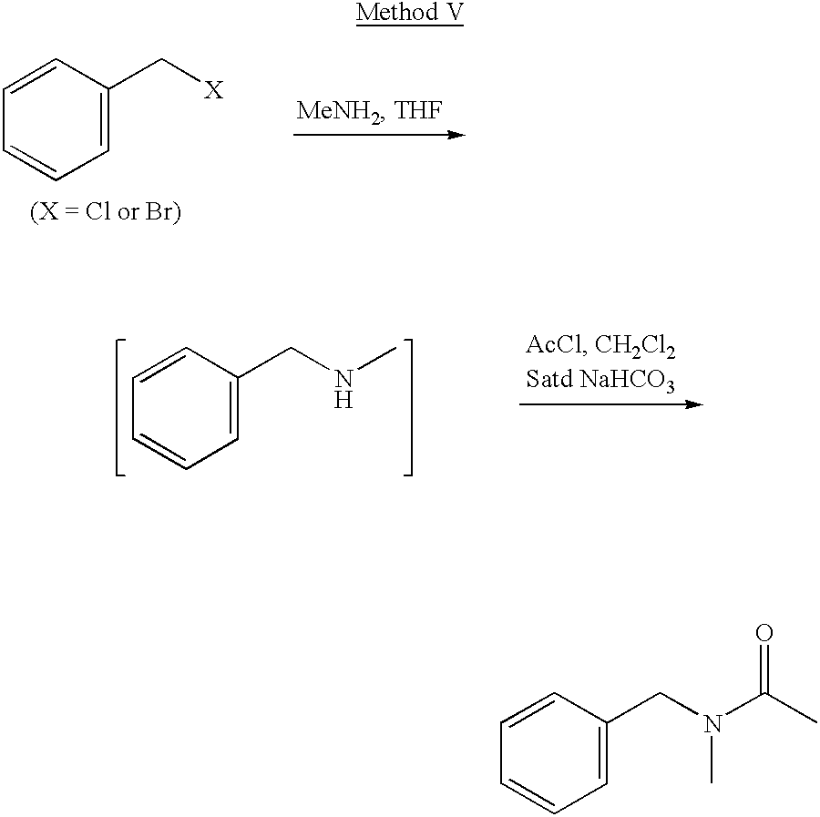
C1=C(CN(C(C)=O)C)C=CC=C1.C1=C(C[X])C=CC=C1.C1=C(CNC)C=CC=C1
